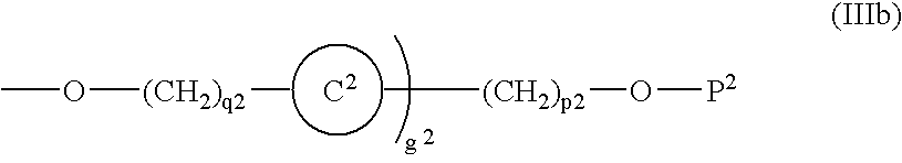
CO[(CH2)q2]C.C[(CH2)p2]O[P2]
